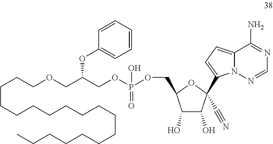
C(CCOCC(COP(OCC1C(O)C(O)C(C2=CC=C3N2N=CN=C3N)(C#N)O1)(O)=O)OC1=CC=CC=C1)CCCCCCCCCCCCCCC
